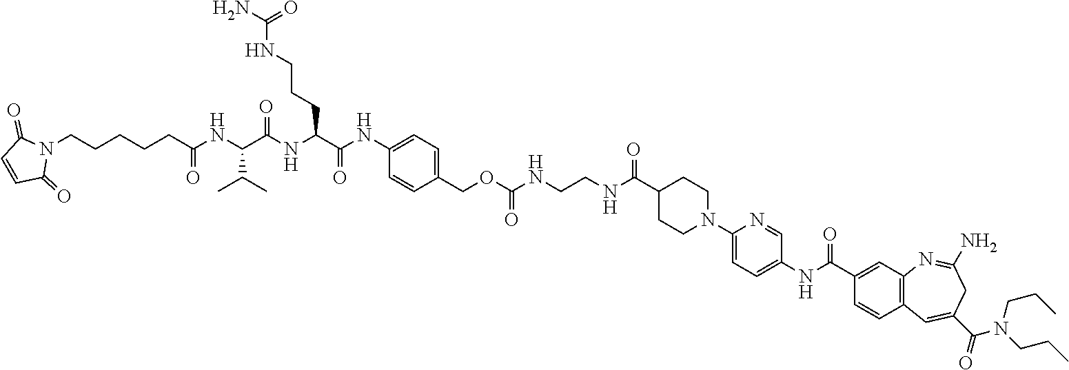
N1=CC(NC(C2=CC3=C(C=C2)C=C(C(=O)N(CCC)CCC)CC(N)=N3)=O)=CC=C1N1CCC(C(NCCNC(OCC2=CC=C(NC(C(NC(C(NC(CCCCCN3C(=O)C=CC3=O)=O)C(C)C)=O)CCCNC(N)=O)=O)C=C2)=O)=O)CC1
